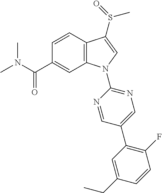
C(C1=CC2=C(C=C1)C(S(C)=O)=CN2C1=NC=C(C2=C(F)C=CC(CC)=C2)C=N1)(=O)N(C)C
